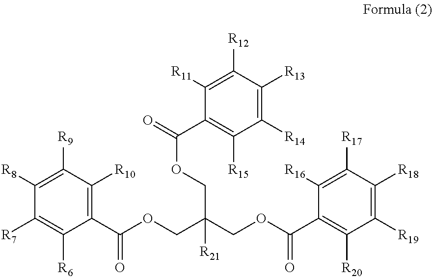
C1([R8])=C([R9])C([R10])=C(C(OCC(COC(=O)C2=C([R20])C([R19])=C([R18])C([R17])=C2[R16])(COC(C2=C([R15])C([R14])=C([R13])C([R12])=C2[R11])=O)[R21])=O)C([R6])=C1[R7]
